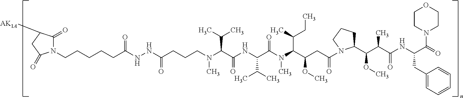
N1(CCCCCC(NNC(=O)CCCN(C(C(C)C)C(=O)NC(C(C)C)C(N(C(C(CC)C)C(OC)CC(N2C(C(C(C(NC(CC3=CC=CC=C3)C(=O)N3CCOCC3)=O)C)OC)CCC2)=O)C)=O)C)=O)C(=O)C([AK1A])CC1=O
